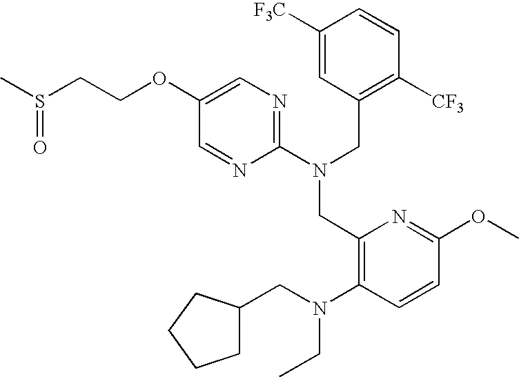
C1(OCCS(C)=O)=CN=C(N(CC2=C([CF3])C=CC([F3C])=C2)CC2=C(N(CC3CCCC3)CC)C=CC(OC)=N2)N=C1
